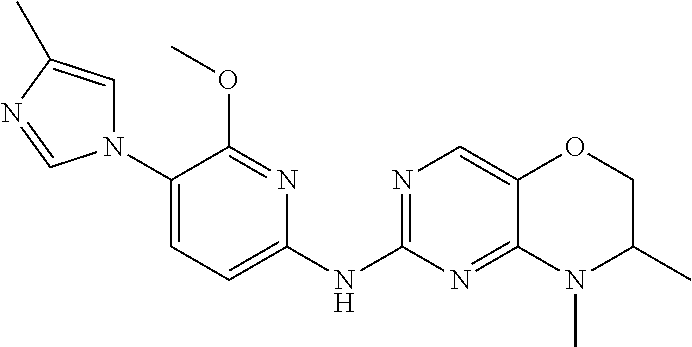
C1(N2C=C(C)N=C2)=CC=C(NC2=NC=C3C(=N2)N(C)C(C)CO3)N=C1OC
